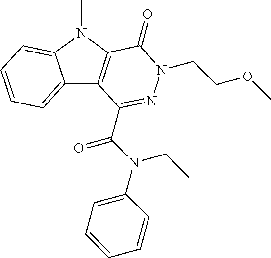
C12=CC=CC=C1N(C)C1=C2C(C(N(CC)C2=CC=CC=C2)=O)=NN(CCOC)C1=O
